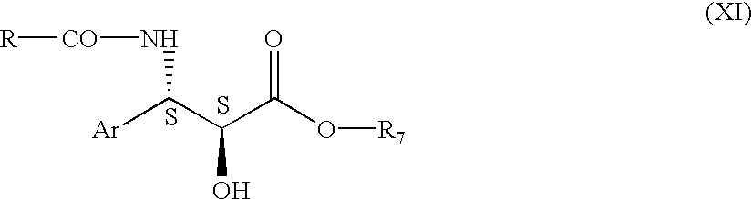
[Ar]C(C(C(O[R7])=O)O)N[CO][R].S.S
